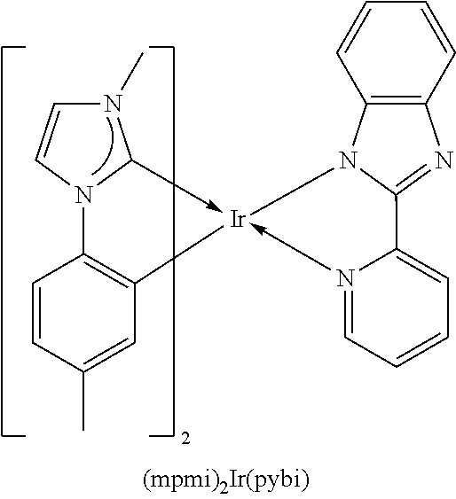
C1=CC(C)=CC2=C1N1C(->[Ir]23-N2=CC=CC=C2C2=NC4=C(N32)C=CC=C4)N(C)C=C1
